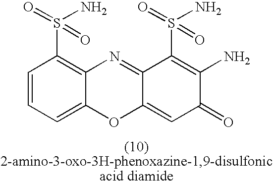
C1=CC=C2C(=C1S(=O)(N)=O)N=C1C(=CC(=O)C(N)=C1S(N)(=O)=O)O2
